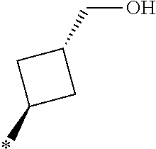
C1C(*)CC1CO
